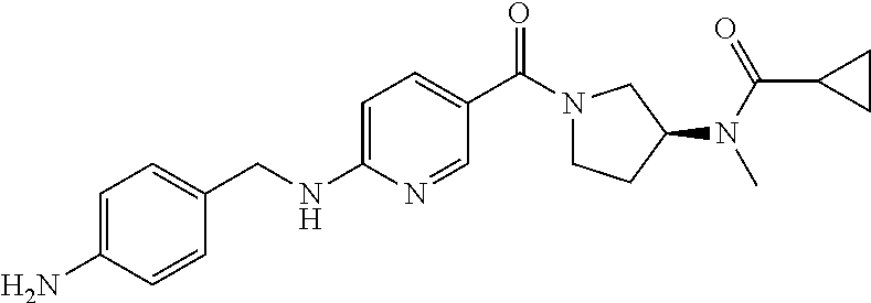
C1=C(N)C=CC(CNC2=CC=C(C(N3CCC(N(C(=O)C4CC4)C)C3)=O)C=N2)=C1
